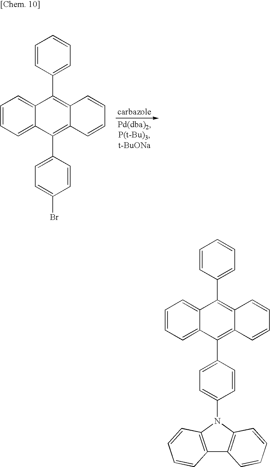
C1=CC(C2=C3C(=C(C4=CC=C(Br)C=C4)C4=CC=CC=C24)C=CC=C3)=CC=C1.C1=CC(C2=C3C(=C(C4=CC=C(N5C6=C(C7=C5C=CC=C7)C=CC=C6)C=C4)C4=CC=CC=C24)C=CC=C3)=CC=C1
